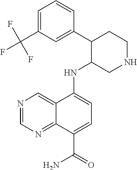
N(C1=CC=C(C(=O)N)C2=NC=NC=C12)C1C(C2=CC(C(F)(F)F)=CC=C2)CCNC1
